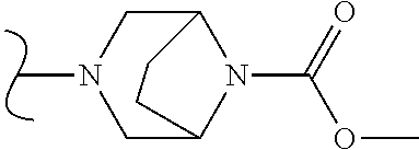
CN1CC2N(C(=O)OC)C(C1)CC2
